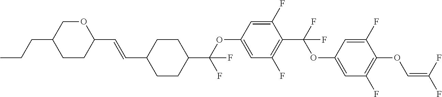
C1CC(C=CC2CCC(C(OC3=CC(F)=C(C(F)(OC4=CC(F)=C(OC=C(F)F)C(F)=C4)F)C(F)=C3)(F)F)CC2)OCC1CCC
